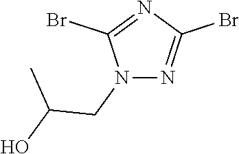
N1(CC(C)O)N=C(Br)N=C1Br
